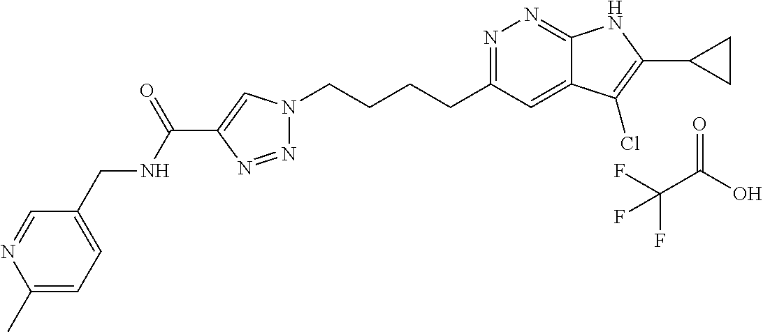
N1=C(CCCCN2N=NC(C(NCC3=CC=C(C)N=C3)=O)=C2)C=C2C(=N1)NC(C1CC1)=C2Cl.O=C(O)C(F)(F)F
